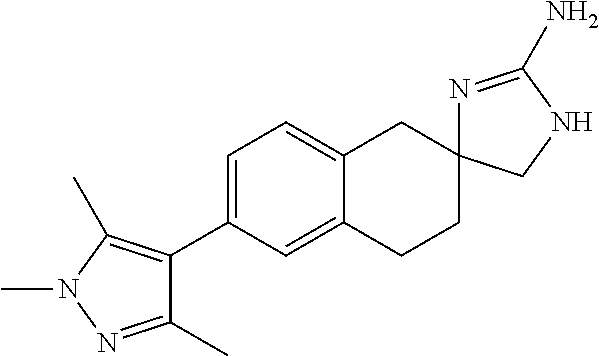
C1=C(C2=C(C)N(C)N=C2C)C=C2C(=C1)CC1(CC2)N=C(N)NC1
